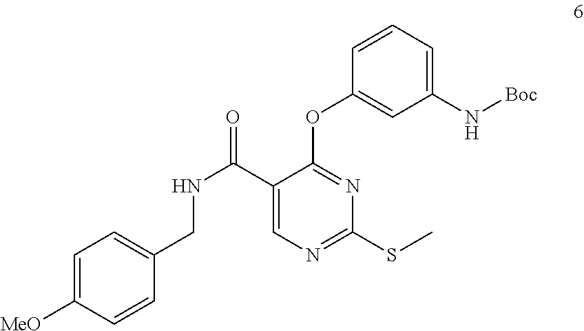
C1(C(NCC2=CC=C([MeO])C=C2)=O)=CN=C(SC)N=C1OC1=CC(N[Boc])=CC=C1
